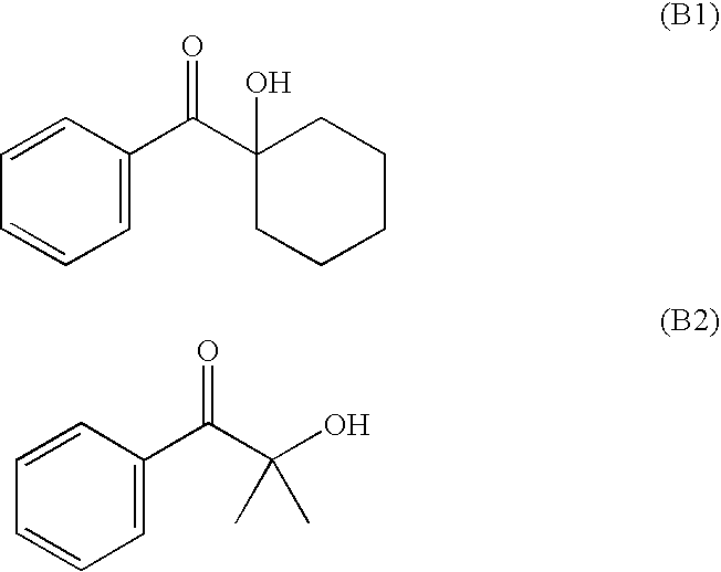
C1=C(C(C2(O)CCCCC2)=O)C=CC=C1.C1=C(C(C(O)(C)C)=O)C=CC=C1
